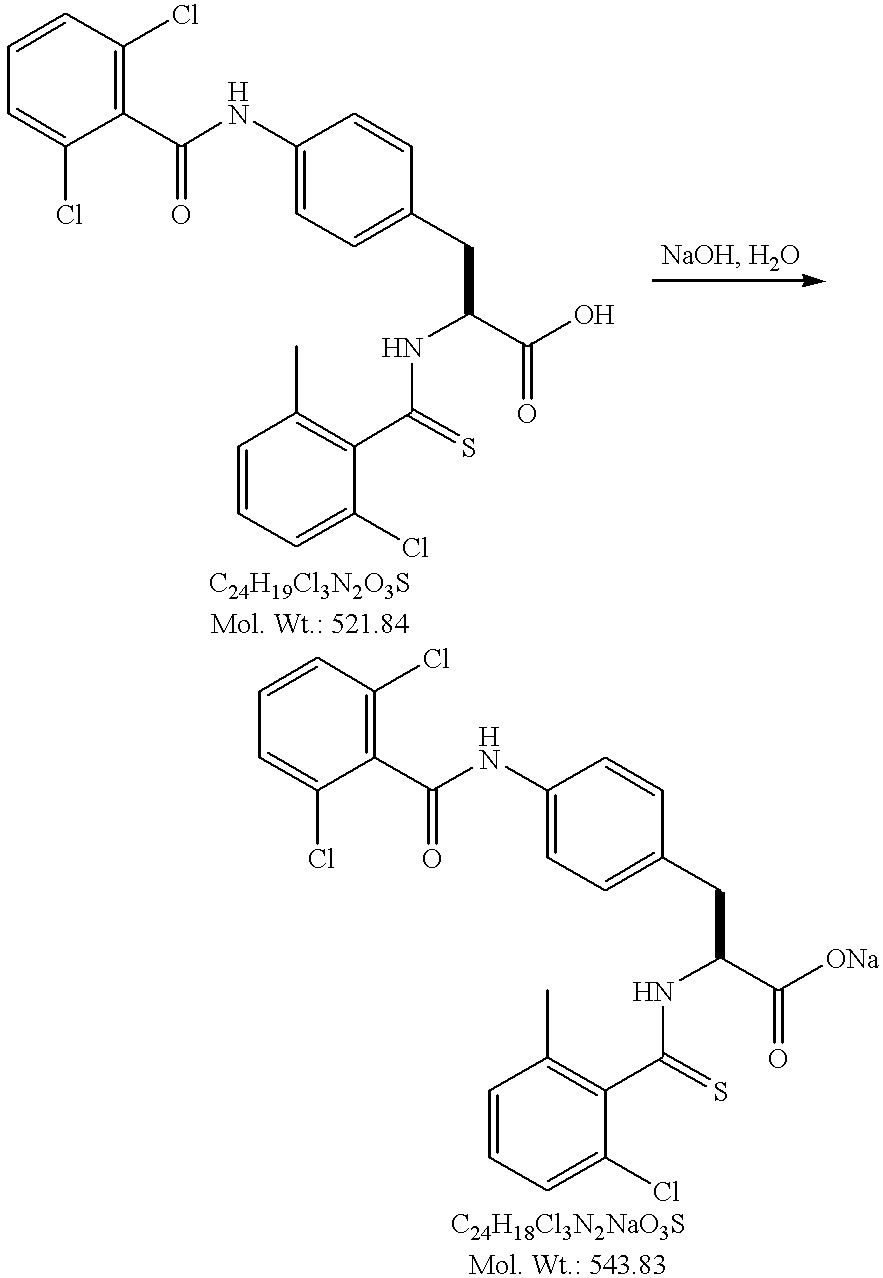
C1=C(NC(C2=C(Cl)C=CC=C2Cl)=O)C=CC(CC(NC(C2=C(C)C=CC=C2Cl)=S)C(O)=O)=C1.C1=C(NC(C2=C(Cl)C=CC=C2Cl)=O)C=CC(CC(NC(C2=C(C)C=CC=C2Cl)=S)C(=O)[ONa])=C1
